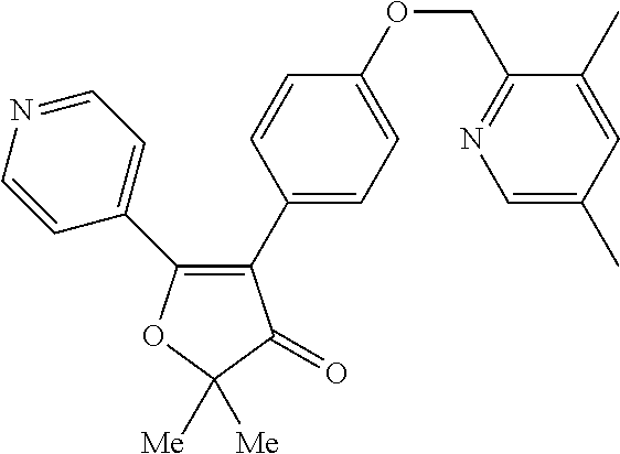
C1(C2=C(C3=CC=NC=C3)OC([Me])([Me])C2=O)=CC=C(OCC2=NC=C(C)C=C2C)C=C1
